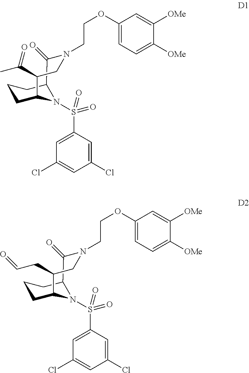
C1=C(S(=O)(=O)N2C3CCCC2C(=O)N(CCOC2=CC=C([OMe])C([OMe])=C2)CC3C(C)=O)C=C(Cl)C=C1Cl.C1=C(S(=O)(=O)N2C3CCCC2C(=O)N(CCOC2=CC=C([OMe])C([OMe])=C2)CC3CC=O)C=C(Cl)C=C1Cl
